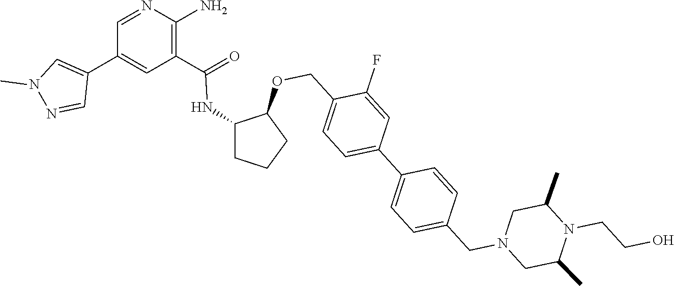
C1=NC(N)=C(C(NC2CCCC2OCC2=CC=C(C3=CC=C(CN4CC(C)N(CCO)C(C)C4)C=C3)C=C2F)=O)C=C1C1=CN(C)N=C1
